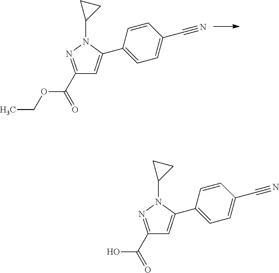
C1=CC(C2=CC(C(OCC)=O)=NN2C2CC2)=CC=C1C#N.C1=CC(C2=CC(C(=O)O)=NN2C2CC2)=CC=C1C#N
